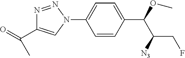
C1=CC(C(OC)C([N3])CF)=CC=C1N1N=NC(C(=O)C)=C1
